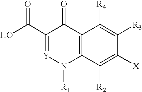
C1(C(O)=O)=[Y]N([R1])C2=C(C1=O)C([R4])=C([R3])C([X])=C2[R2]
